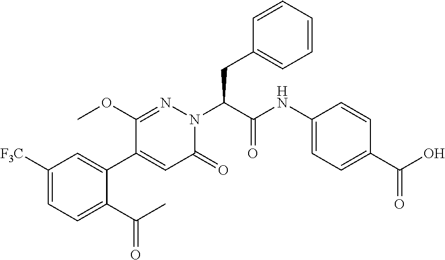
C1([F3C])=CC=C(C(C)=O)C(C2=CC(=O)N(C(C(NC3=CC=C(C(O)=O)C=C3)=O)CC3=CC=CC=C3)N=C2OC)=C1
